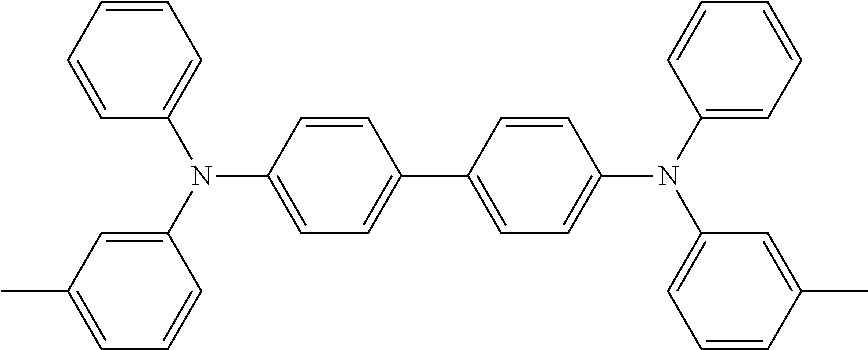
N(C1=CC=C(C2=CC=C(N(C3=CC=CC=C3)C3=CC=CC(C)=C3)C=C2)C=C1)(C1=CC(C)=CC=C1)C1=CC=CC=C1
